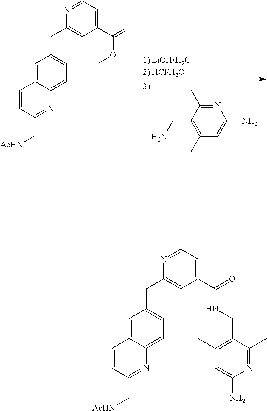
[1) LiOHH2O2) HCl/H2O].C1=C2C(=CC=C1CC1=CC(C(OC)=O)=CC=N1)N=C(C[AcHN])C=C2.N1=C(C)C(CN)=C(C)C=C1N.C1=C2C(=CC=C1CC1=CC(C(NCC3=C(C)C=C(N)N=C3C)=O)=CC=N1)N=C(C[AcHN])C=C2
